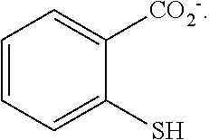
C1=CC=C(S)C([CO2-])=C1
